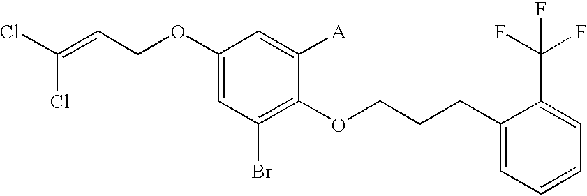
C1(OCC=C(Cl)Cl)=CC(Br)=C(OCCCC2=CC=CC=C2C(F)(F)F)C([A])=C1
